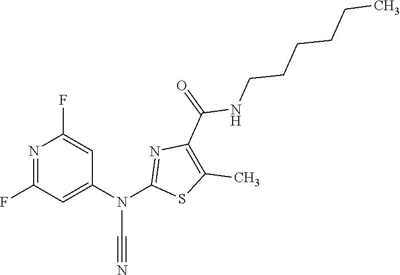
N1=C(F)C=C(N(C2=NC(C(NCCCCCC)=O)=C(C)S2)C#N)C=C1F
